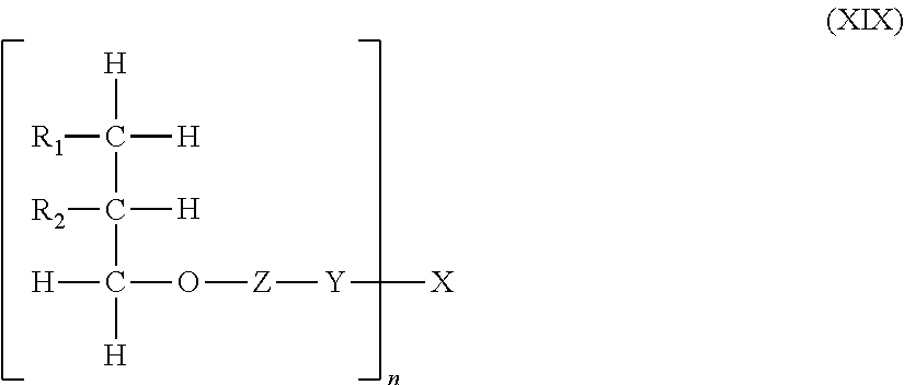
[R1]C([H])([H])C(C([H])(O[Z][Y][X])[H])([R2])[H]
